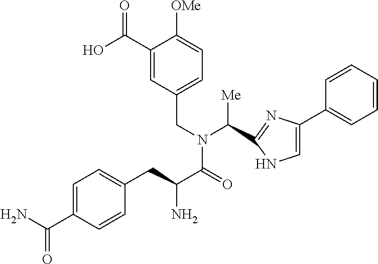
C1(C(O)=O)=CC(CN(C(=O)C(CC2=CC=C(C(N)=O)C=C2)N)C([Me])C2=NC(C3=CC=CC=C3)=CN2)=CC=C1[OMe]
